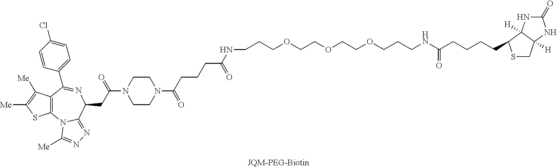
C12=C(N3C(=NN=C3[Me])C(CC(=O)N3CCN(C(CCCC(=O)NCCCOCCOCCOCCCNC(CCCCC4SCC5([H])C4([H])NC(=O)N5)=O)=O)CC3)N=C1C1=CC=C(Cl)C=C1)SC([Me])=C2[Me]
